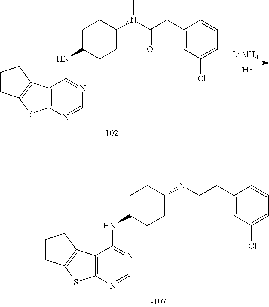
[LiAlH4].[THF].C12=C(N=CN=C1NC1CCC(N(C(=O)CC3=CC(Cl)=CC=C3)C)CC1)SC1=C2CCC1.C12=C(N=CN=C1NC1CCC(N(CCC3=CC(Cl)=CC=C3)C)CC1)SC1=C2CCC1
